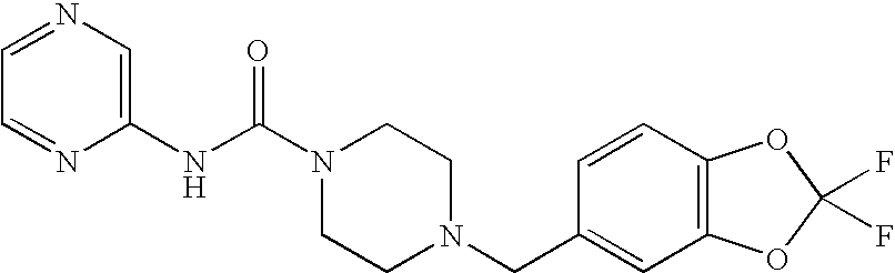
N(C(N1CCN(CC2=CC3=C(C=C2)OC(F)(F)O3)CC1)=O)C1=CN=CC=N1
